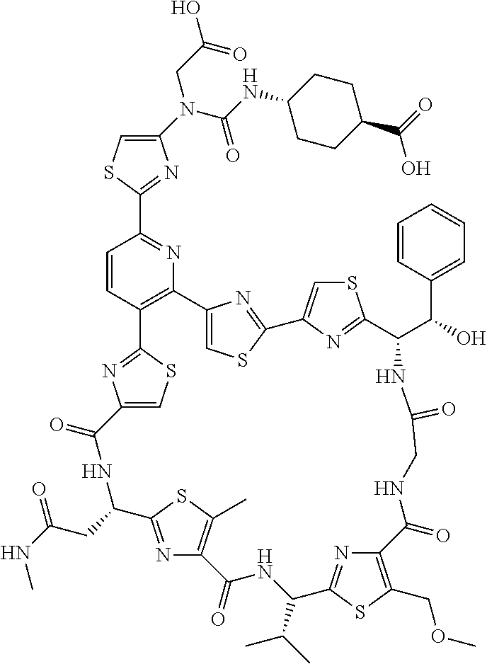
C1(N(C(=O)NC2CCC(C(=O)O)CC2)CC(O)=O)=CSC(C2=NC3=C(C=C2)C2=NC(=CS2)C(=O)NC(CC(NC)=O)C2=NC(=C(C)S2)C(=O)NC(C(C)C)C2=NC(=C(COC)S2)C(=O)NCC(=O)NC(C(C2=CC=CC=C2)O)C2=NC(=CS2)C2=NC3=CS2)=N1
